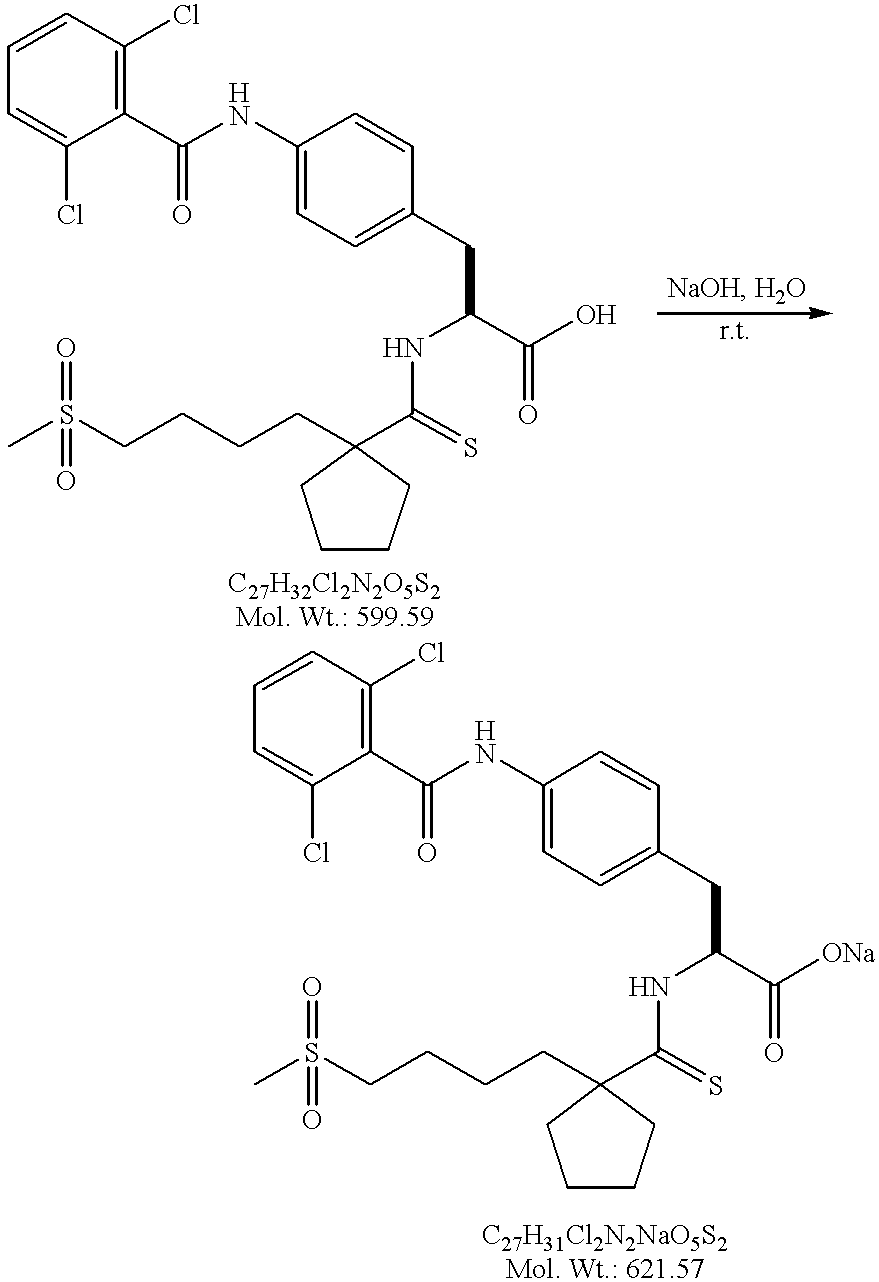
CS(CCCCC1(C(NC(C(=O)O)CC2=CC=C(NC(C3=C(Cl)C=CC=C3Cl)=O)C=C2)=S)CCCC1)(=O)=O.CS(CCCCC1(C(NC(C(=O)[ONa])CC2=CC=C(NC(C3=C(Cl)C=CC=C3Cl)=O)C=C2)=S)CCCC1)(=O)=O
